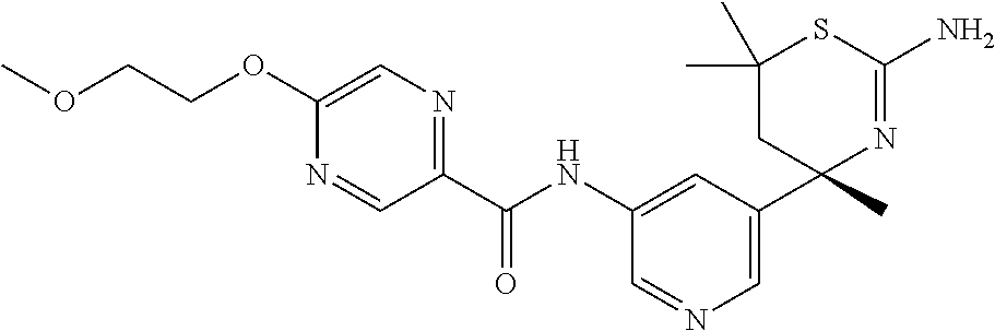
C(NC1=CC(C2(C)N=C(N)SC(C)(C)C2)=CN=C1)(=O)C1=NC=C(OCCOC)N=C1
